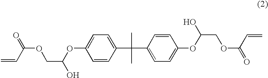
C(OCC(O)OC1=CC=C(C(C)(C)C2=CC=C(OC(COC(=O)C=C)O)C=C2)C=C1)(C=C)=O
